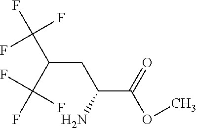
C(C(C(F)(F)F)CC(C(=O)OC)N)(F)(F)F
